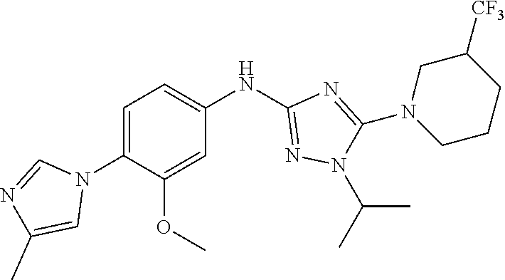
C1=C(N2C=NC(C)=C2)C(OC)=CC(NC2=NN(C(C)C)C(N3CCCC([CF3])C3)=N2)=C1
